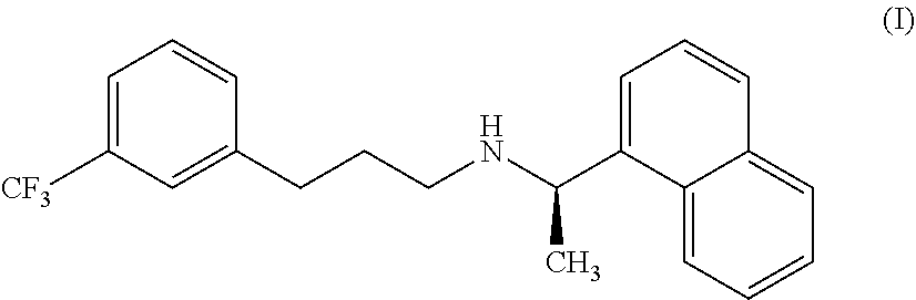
C1=C([CF3])C=C(CCCNC(C2=CC=CC3=CC=CC=C23)C)C=C1
